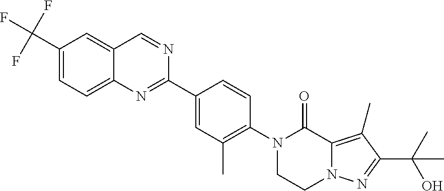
C1(C(F)(F)F)=CC=C2C(=C1)C=NC(C1=CC(C)=C(N3CCN4C(=C(C)C(C(C)(O)C)=N4)C3=O)C=C1)=N2
